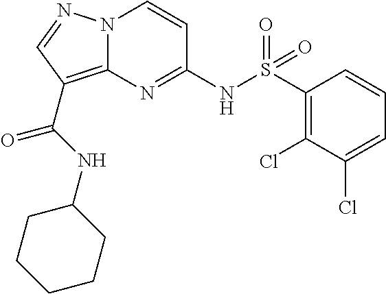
N(C1=NC2=C(C(=O)NC3CCCCC3)C=NN2C=C1)S(C1=C(Cl)C(Cl)=CC=C1)(=O)=O
